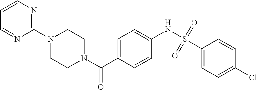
C1(N2CCN(C(C3=CC=C(NS(C4=CC=C(Cl)C=C4)(=O)=O)C=C3)=O)CC2)=NC=CC=N1
